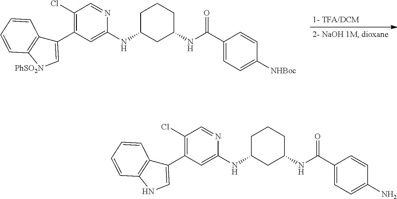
C1(Cl)=C(C2=C[PhSO2N]C3=C2C=CC=C3)C=C(NC2CCCC(NC(C3=CC=C([NHBoc])C=C3)=O)C2)N=C1.C1(Cl)=C(C2=CNC3=C2C=CC=C3)C=C(NC2CCCC(NC(C3=CC=C(N)C=C3)=O)C2)N=C1
